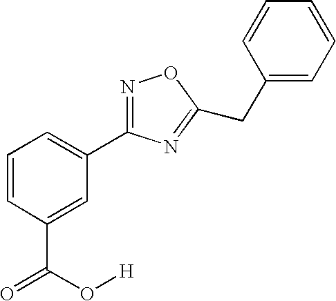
C1=CC(C(=O)O[H])=CC(C2=NOC(CC3=CC=CC=C3)=N2)=C1
